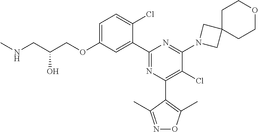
C1=C(OCC(CNC)O)C=C(C2=NC(C3=C(C)ON=C3C)=C(Cl)C(N3CC4(C3)CCOCC4)=N2)C(Cl)=C1
